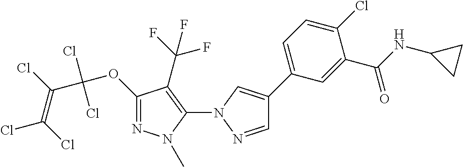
C1=NN(C2=C(C(F)(F)F)C(OC(C(=C(Cl)Cl)Cl)(Cl)Cl)=NN2C)C=C1C1=CC=C(Cl)C(C(=O)NC2CC2)=C1
